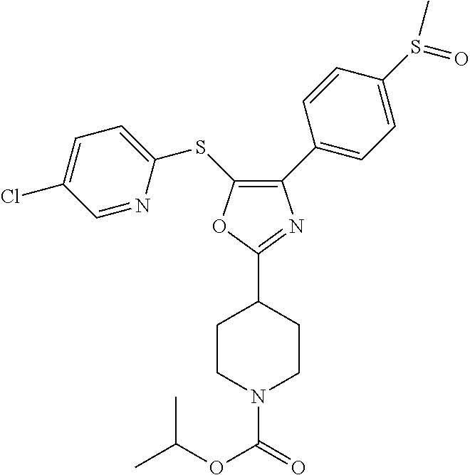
C1(C2=CC=C(S(=O)C)C=C2)=C(SC2=CC=C(Cl)C=N2)OC(C2CCN(C(OC(C)C)=O)CC2)=N1
